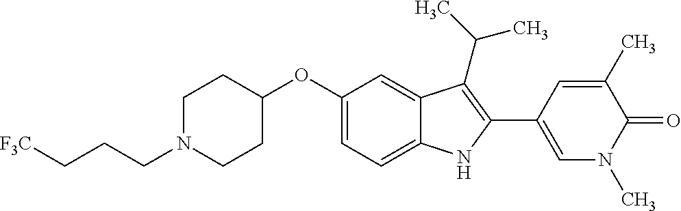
C1(OC2=CC=C3C(=C2)C(C(C)C)=C(C2=CN(C)C(=O)C(C)=C2)N3)CCN(CCC[F3C])CC1
